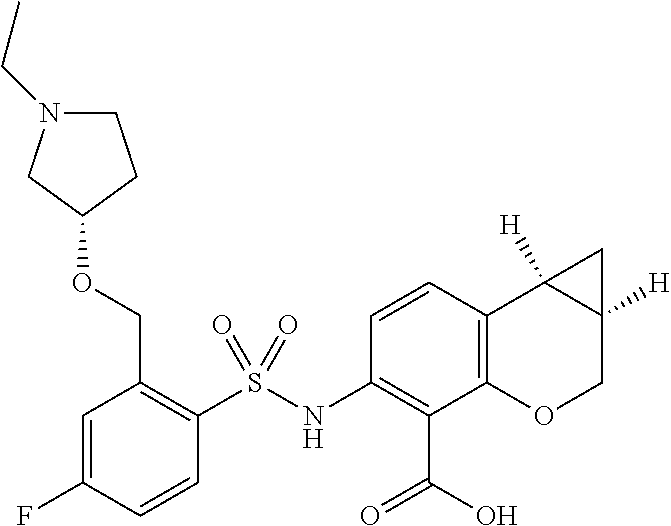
C1(NS(C2=C(COC3CCN(CC)C3)C=C(F)C=C2)(=O)=O)=C(C(O)=O)C2=C(C3([H])C([H])(CO2)C3)C=C1
